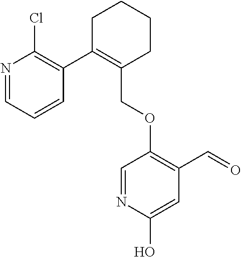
C1C(C2=C(Cl)N=CC=C2)=C(COC2=C(C=O)C=C(O)N=C2)CCC1
